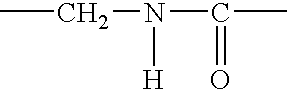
CCN(C(C)=O)[H]
